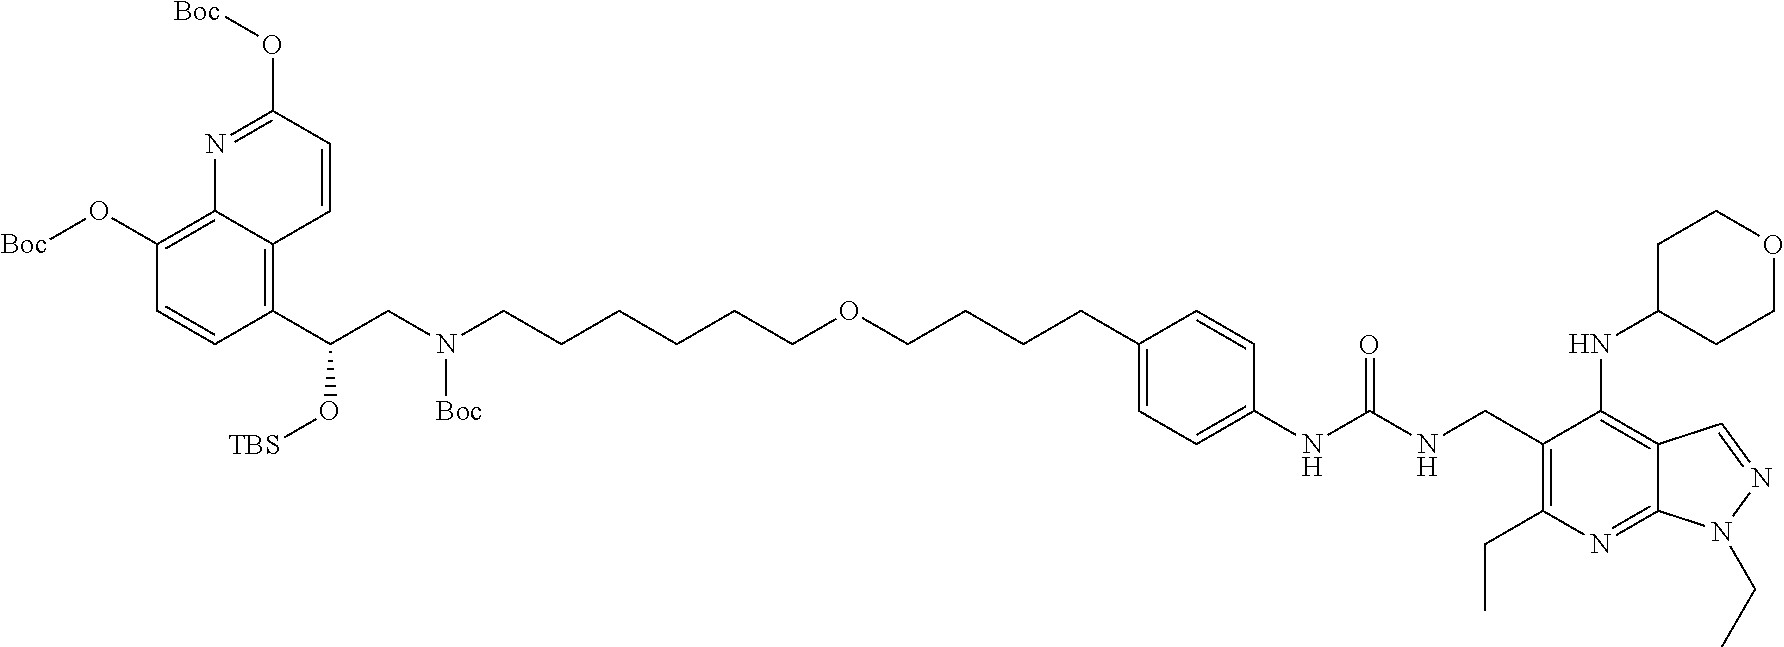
C1(O[Boc])=C2C(=C(C(CN(CCCCCCOCCCCC3=CC=C(NC(NCC4=C(CC)N=C5C(=C4NC4CCOCC4)C=NN5CC)=O)C=C3)[Boc])O[TBS])C=C1)C=CC(O[Boc])=N2
